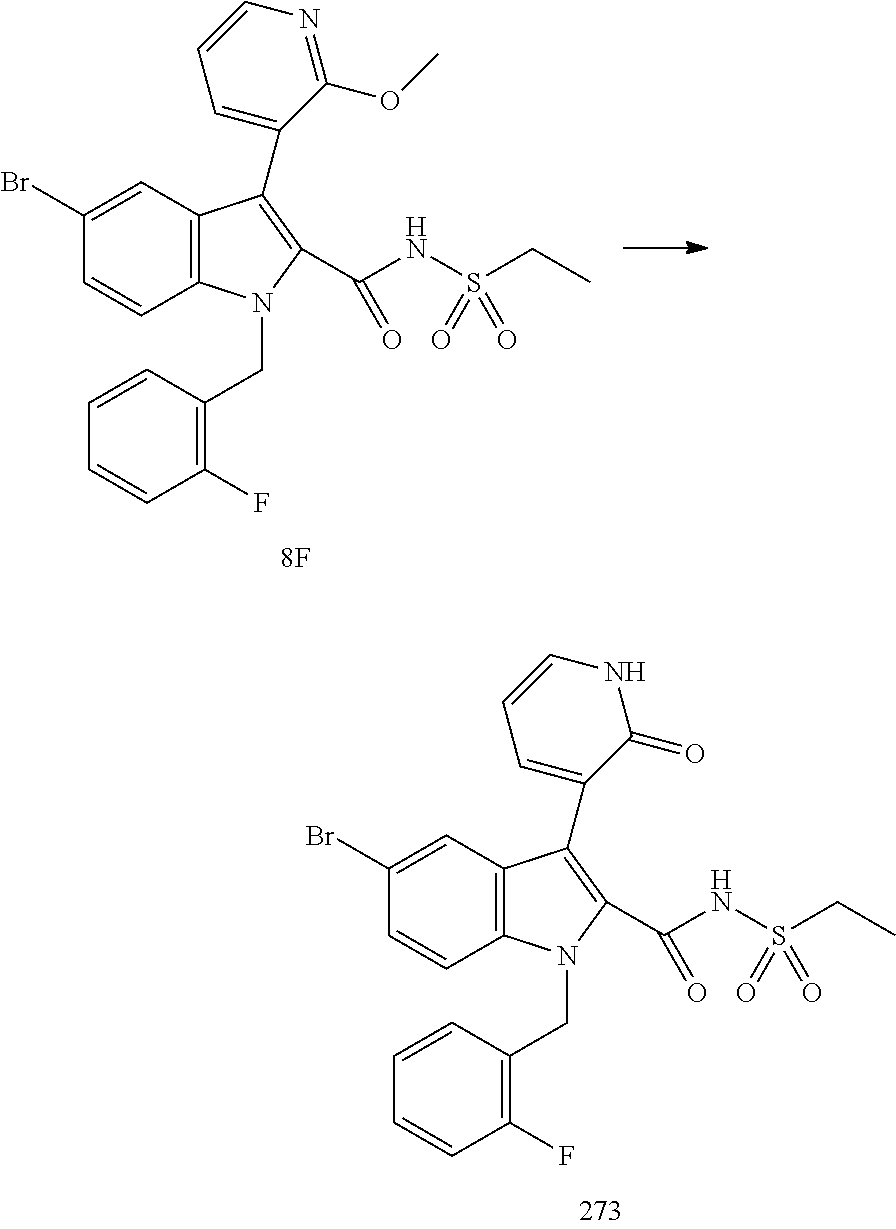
C12=C(C=C(Br)C=C1)C(C1=CC=CNC1=O)=C(C(NS(CC)(=O)=O)=O)N2CC1=C(F)C=CC=C1.C12=C(C=C(Br)C=C1)C(C1=CC=CN=C1OC)=C(C(NS(CC)(=O)=O)=O)N2CC1=C(F)C=CC=C1
